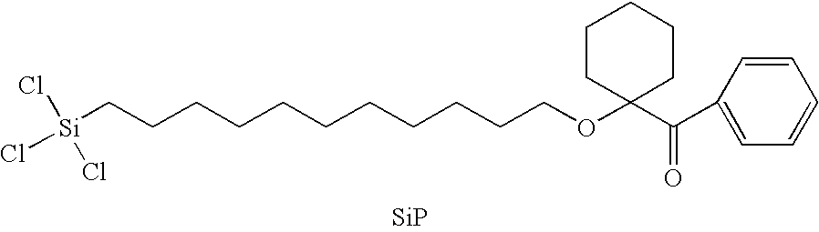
C1=CC(C(C2(OCCCCCCCCCCC[Si](Cl)(Cl)Cl)CCCCC2)=O)=CC=C1.[SiP]
